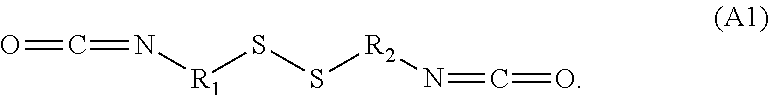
O=C=N[R1]SS[R2]N=C=O
